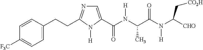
C1=C(CCC2=NC=C(C(N(C(C(N(C([CHO])C[CO2H])[H])=O)C)[H])=O)N2[H])C=CC([F3C])=C1
